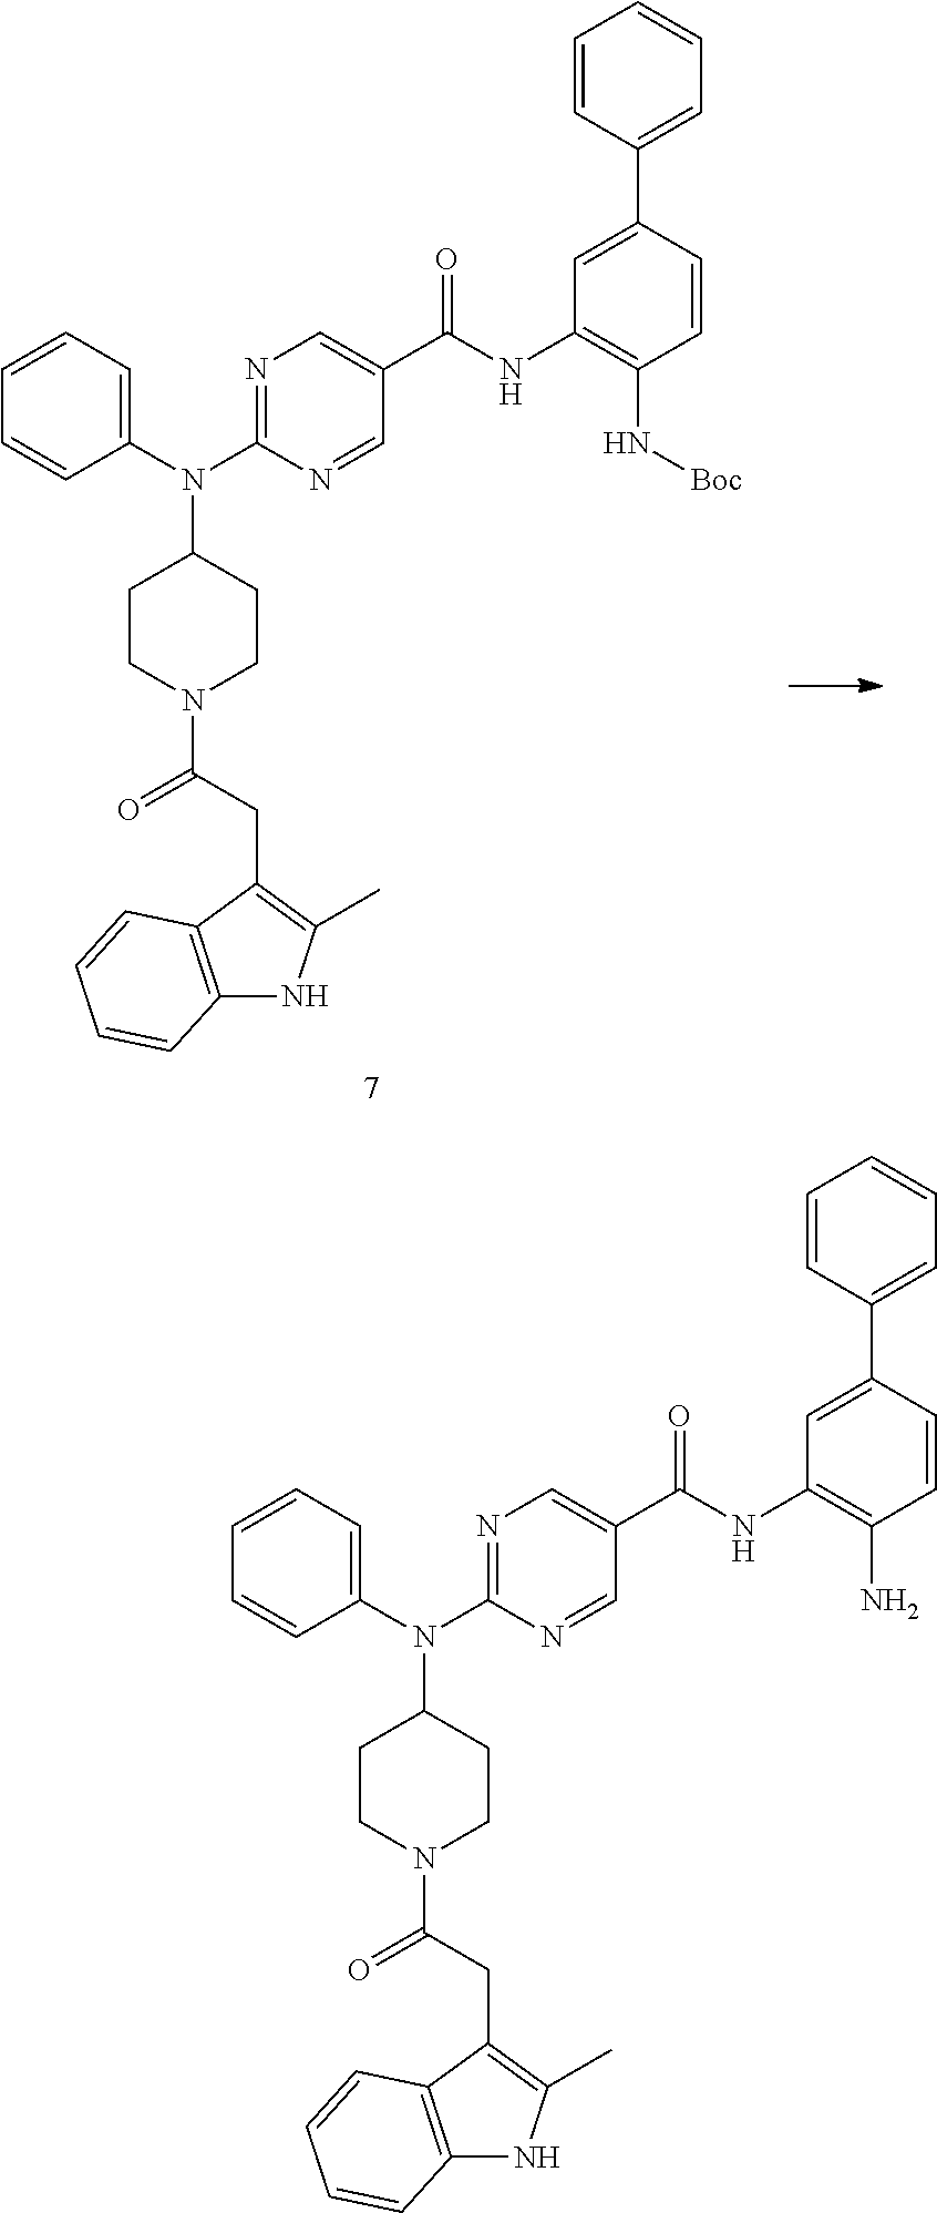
N1=C(N(C2CCN(C(CC3=C(C)NC4=C3C=CC=C4)=O)CC2)C2=CC=CC=C2)N=CC(C(NC2=C(N[Boc])C=CC(C3=CC=CC=C3)=C2)=O)=C1.N1=C(N(C2CCN(C(CC3=C(C)NC4=C3C=CC=C4)=O)CC2)C2=CC=CC=C2)N=CC(C(NC2=C(N)C=CC(C3=CC=CC=C3)=C2)=O)=C1
